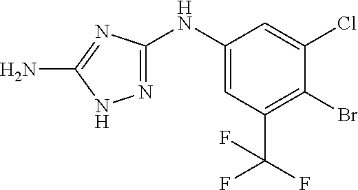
C1(NC2=NNC(N)=N2)=CC(C(F)(F)F)=C(Br)C(Cl)=C1
